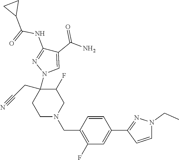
C1N(CC2=C(F)C=C(C3=NN(CC)C=C3)C=C2)CC(F)C(N2C=C(C(N)=O)C(NC(C3CC3)=O)=N2)(CC#N)C1
